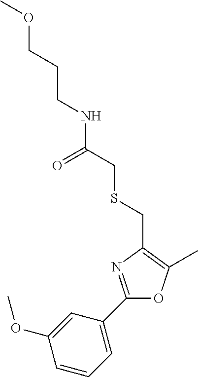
C(CNC(CSCC1=C(C)OC(C2=CC=CC(OC)=C2)=N1)=O)COC
